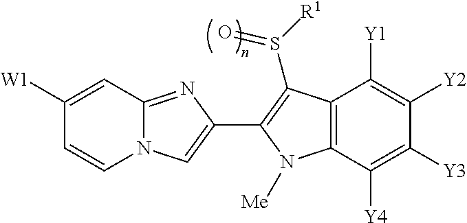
C1([W1])=CC2=NC(C3=C(S(=O)[R1])C4=C(C([Y4])=C([Y3])C([Y2])=C4[Y1])N3[Me])=CN2C=C1
